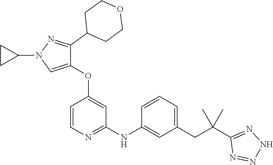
C1(OC2=CC(NC3=CC(CC(C4=NNN=N4)(C)C)=CC=C3)=NC=C2)=CN(C2CC2)N=C1C1CCOCC1
